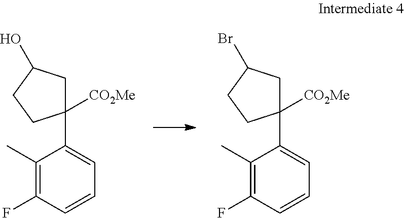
C1(C)=C(F)C=CC=C1C1([CO2Me])CC(O)CC1.C1(C)=C(F)C=CC=C1C1([CO2Me])CC(Br)CC1
